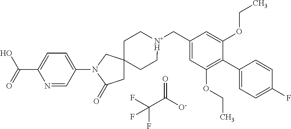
FC(C([O-])=O)(F)F.C1C[N+H](CC2=CC(OCC)=C(C3=CC=C(F)C=C3)C(OCC)=C2)CCC12CC(=O)N(C1=CC=C(C(O)=O)N=C1)C2
